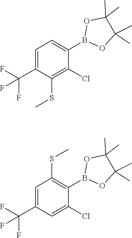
C1=C(C(F)(F)F)C(SC)=C(Cl)C(B2OC(C)(C)C(C)(C)O2)=C1.C1=C(C(F)(F)F)C=C(Cl)C(B2OC(C)(C)C(C)(C)O2)=C1SC
